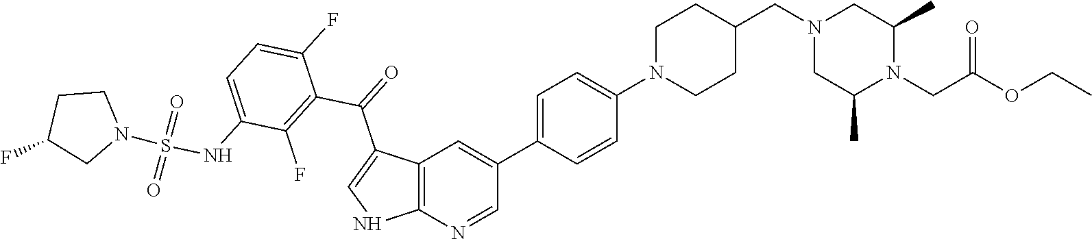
C12=C(N=CC(C3=CC=C(N4CCC(CN5CC(C)N(CC(OCC)=O)C(C)C5)CC4)C=C3)=C1)NC=C2C(C1=C(F)C(NS(N2CCC(F)C2)(=O)=O)=CC=C1F)=O
